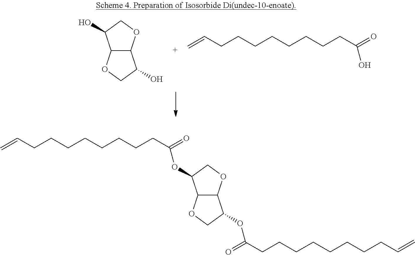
C12C(OCC1O)C(O)CO2.C=CCCCCCCCCC(=O)O.C=CCCCCCCCCC(=O)OC1C2C(OC1)C(OC(CCCCCCCCC=C)=O)CO2
